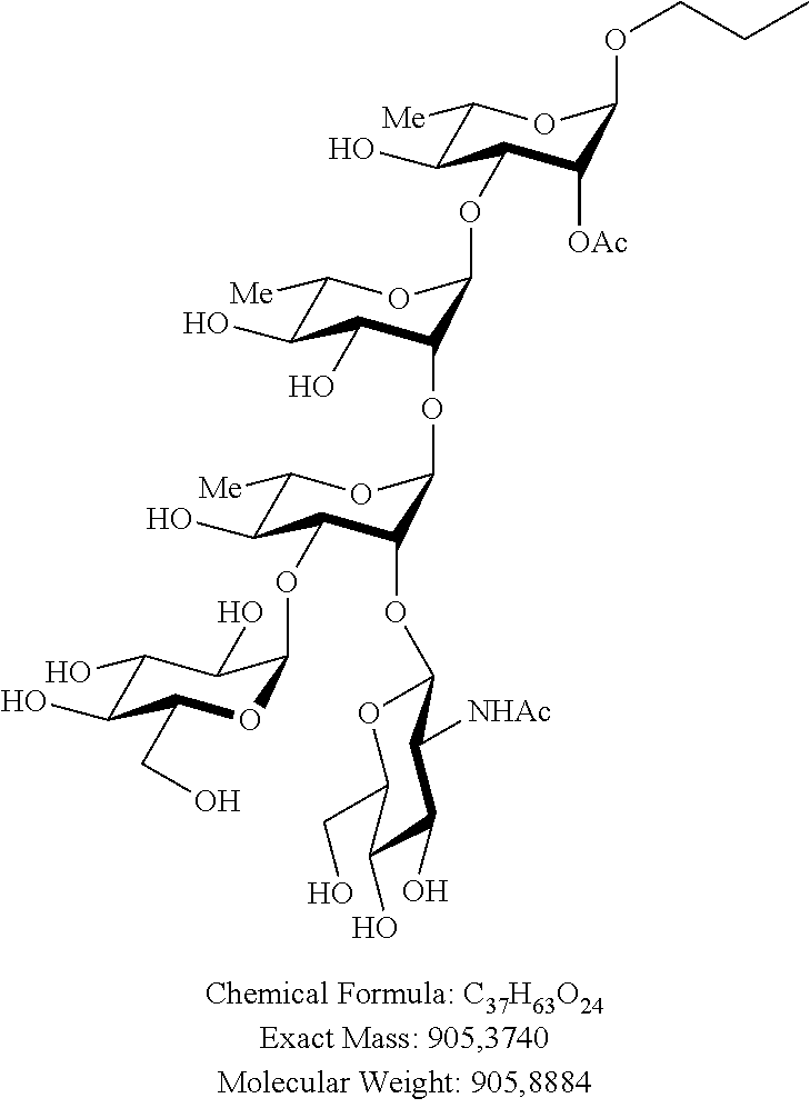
C1(O)C(O)C(CO)OC(OC2C(O)C([Me])OC(OC3C(O)C(O)C([Me])OC3OC3C(O)C([Me])OC(OCCC)C3[OAc])C2OC2OC(CO)C(O)C(O)C2[NHAc])C1O
